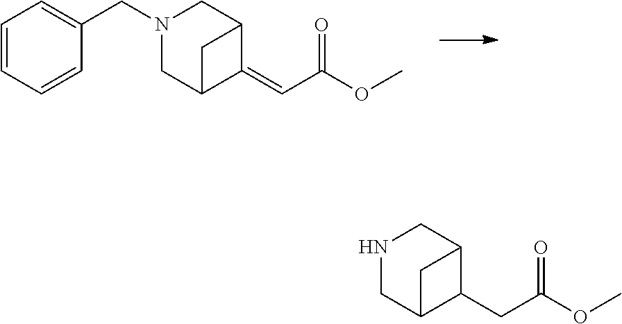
C1=CC=CC(CN2CC3C(=CC(OC)=O)C(C2)C3)=C1.N1CC2C(CC(OC)=O)C(C1)C2
